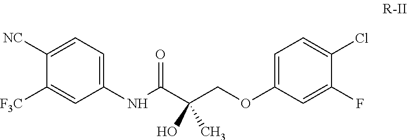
C1([NC])=CC=C(NC(C(COC2=CC=C(Cl)C(F)=C2)(O)C)=O)C=C1[F3C]
